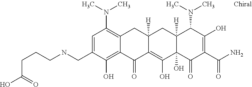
C1=C(CNCCCC(=O)O)C(O)=C2C(=C1N(C)C)CC1([H])C(=C(O)C3(O)C([H])(C1)C(N(C)C)C(O)=C(C(N)=O)C3=O)C2=O
